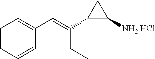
C1=CC=CC(C=C(CC)C2C([NH2 HCl])C2)=C1
